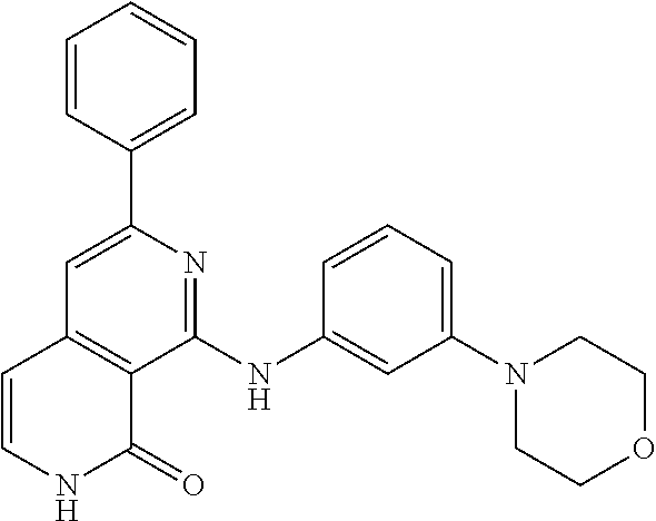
C1=CC(C2=CC3=C(C(NC4=CC(N5CCOCC5)=CC=C4)=N2)C(=O)NC=C3)=CC=C1
